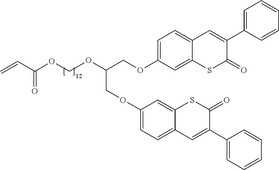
C1=C(OCC(OCOC(C=C)=O)COC2=CC=C3C(=C2)SC(=O)C(C2=CC=CC=C2)=C3)C=C2C(=C1)C=C(C1=CC=CC=C1)C(=O)S2
